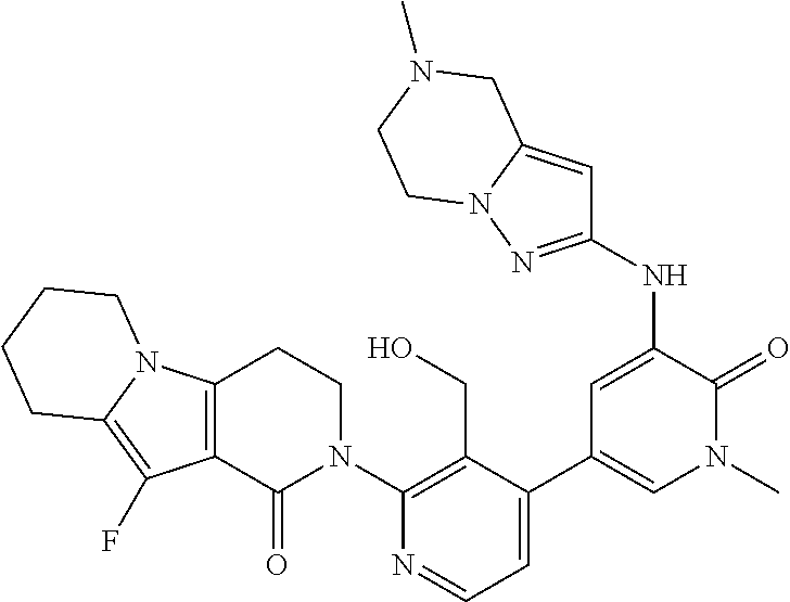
C1=C(C2=CN(C)C(=O)C(NC3=NN4C(=C3)CN(C)CC4)=C2)C(CO)=C(N2CCC3=C(C2=O)C(F)=C2N3CCCC2)N=C1
